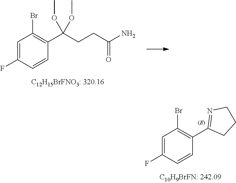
C1=C(F)C=CC(C(CCC(N)=O)(OC)OC)=C1Br.C1=C(F)C=CC(C2=NCCC2)=C1Br
